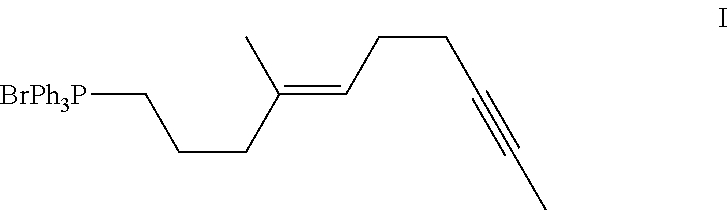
[BrPh3P]CCCC(C)=CCCC#CC
